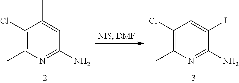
C1(Cl)=C(C)N=C(N)C=C1C.C1(Cl)=C(C)N=C(N)C(I)=C1C
